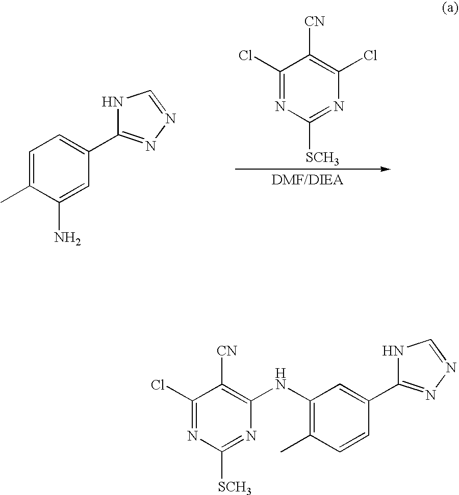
C1(Cl)=NC([SCH3])=NC(Cl)=C1[CN].C1=C(C)C(N)=CC(C2=NN=CN2)=C1.C1(Cl)=NC([SCH3])=NC(NC2=C(C)C=CC(C3=NN=CN3)=C2)=C1[CN]
